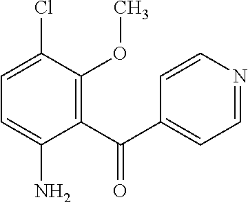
C1(N)=CC=C(Cl)C(OC)=C1C(C1=CC=NC=C1)=O
